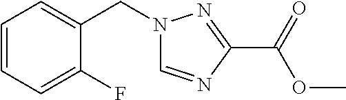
C1=CC=C(F)C(CN2C=NC(C(OC)=O)=N2)=C1
